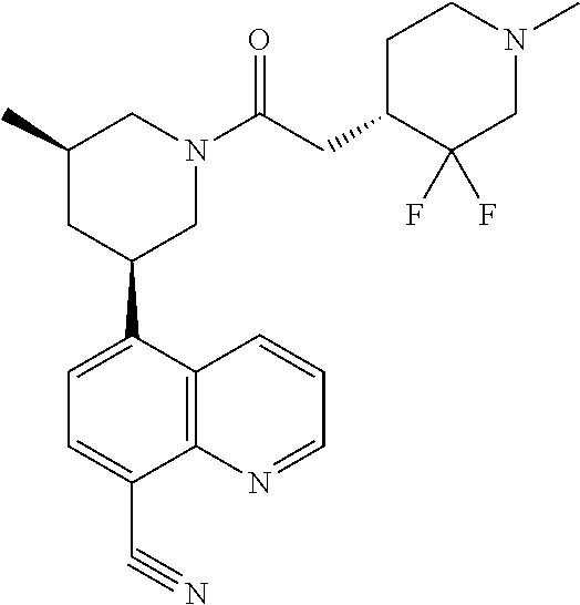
C1(C2CN(C(CC3C(F)(F)CN(C)CC3)=O)CC(C)C2)=CC=C(C#N)C2=C1C=CC=N2
